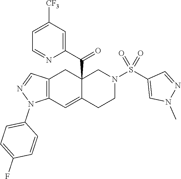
C12(C(C3=CC([CF3])=CC=N3)=O)C(=CC3=C(C1)C=NN3C1=CC=C(F)C=C1)CCN(S(C1=CN(C)N=C1)(=O)=O)C2
